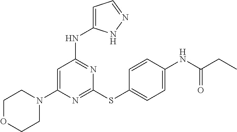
N1=C(SC2=CC=C(NC(CC)=O)C=C2)N=C(NC2=CC=NN2)C=C1N1CCOCC1
